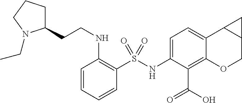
C1=C(NS(C2=C(NCCC3CCCN3CC)C=CC=C2)(=O)=O)C(C(=O)O)=C2C(=C1)C1C(CO2)C1
